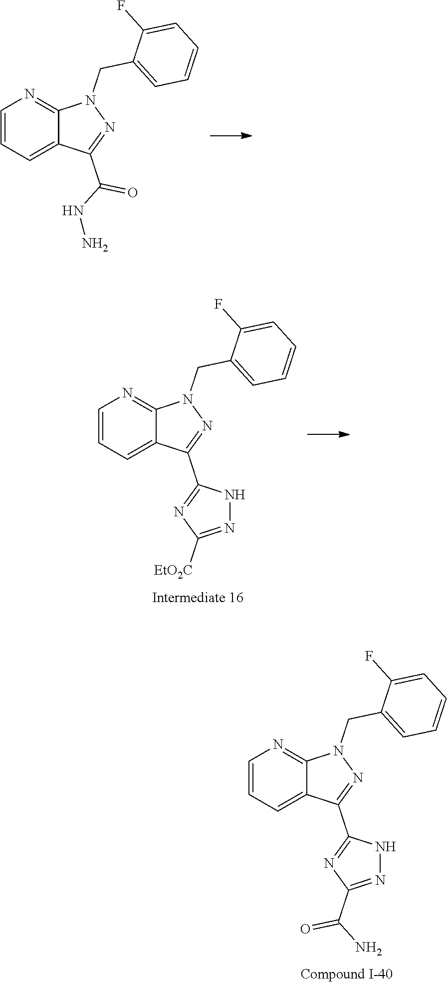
C1(CN2C3=NC=CC=C3C(C(NN)=O)=N2)=CC=CC=C1F.C1(CN2C3=NC=CC=C3C(C3=NC([EtO2C])=NN3)=N2)=CC=CC=C1F.C1(CN2C3=NC=CC=C3C(C3=NC(C(N)=O)=NN3)=N2)=CC=CC=C1F
